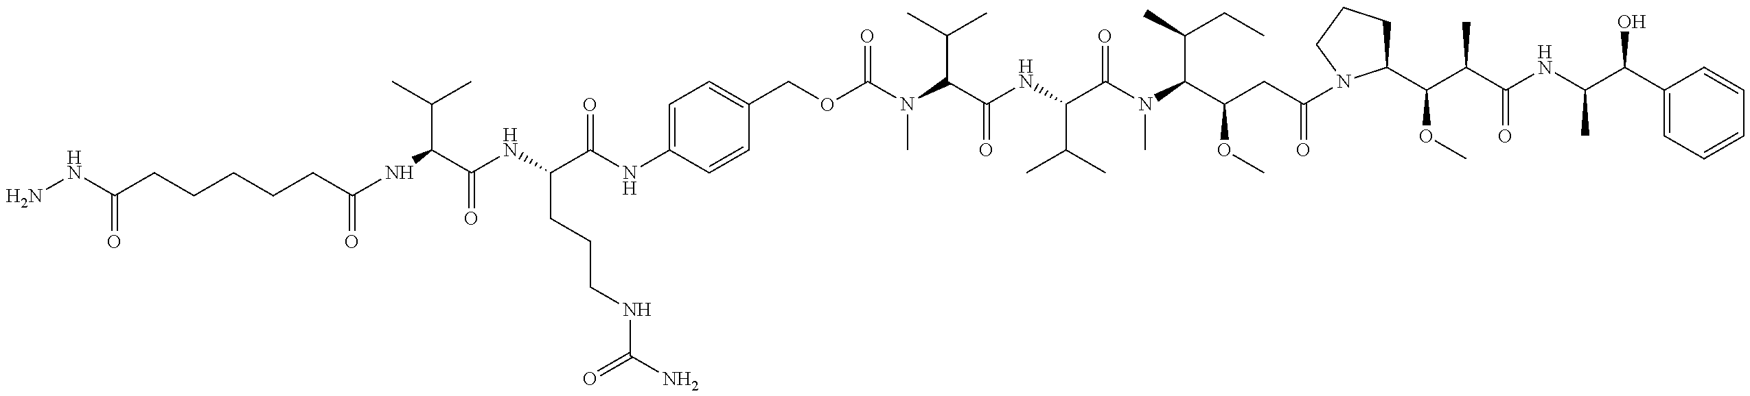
NNC(=O)CCCCCC(=O)NC(C(C)C)C(=O)NC(CCCNC(=O)N)C(=O)NC1=CC=C(COC(=O)N(C)C(C(C)C)C(=O)NC(C(C)C)C(=O)N(C)C(C(C)CC)C(OC)CC(=O)N2C(C(C(C(NC(C(C3=CC=CC=C3)O)C)=O)C)OC)CCC2)C=C1
